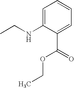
C1=C(NCC)C(C(OCC)=O)=CC=C1
